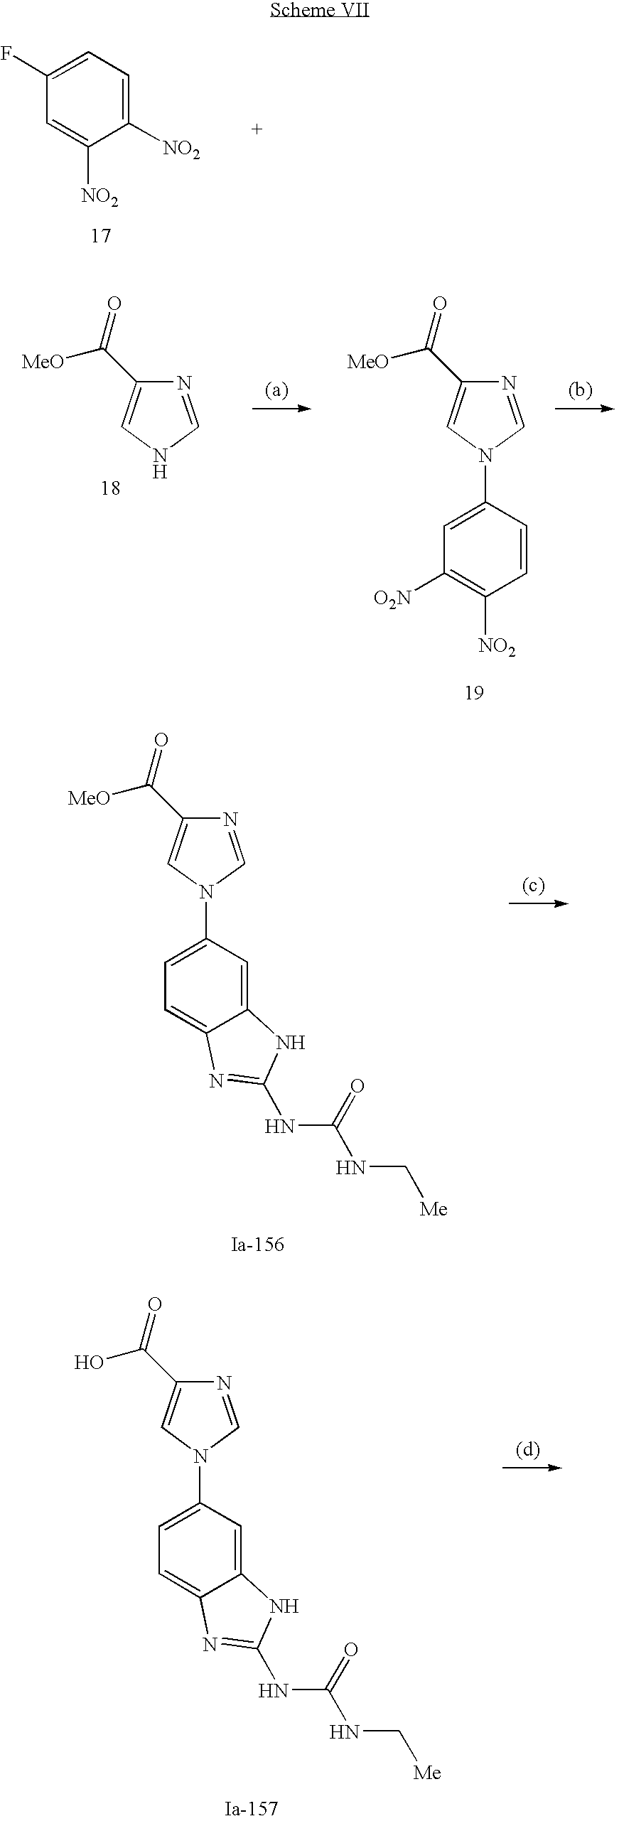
C1=C(F)C=C([NO2])C([NO2])=C1.N1=CNC=C1C([MeO])=O.N1=CN(C2=CC([O2N])=C([NO2])C=C2)C=C1C([MeO])=O.N1=CN(C2=CC=C3C(=C2)NC(NC(NC[Me])=O)=N3)C=C1C([MeO])=O.N1=CN(C2=CC=C3C(=C2)NC(NC(NC[Me])=O)=N3)C=C1C(O)=O
